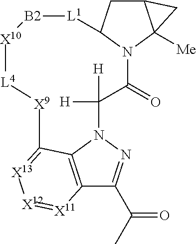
C12=C3N(N=C1C(C)=O)C([H])([H])C(=O)N1C(CC4C1([Me])C4)[L1][B2][X10][L4][X9]C3=[X13][X12]=[X11]2
